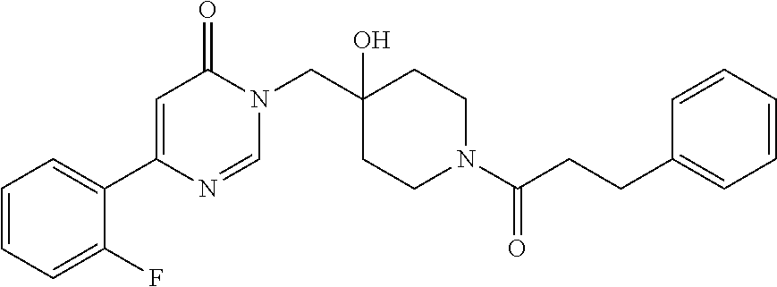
N1(CC2(O)CCN(C(=O)CCC3=CC=CC=C3)CC2)C(=O)C=C(C2=CC=CC=C2F)N=C1
